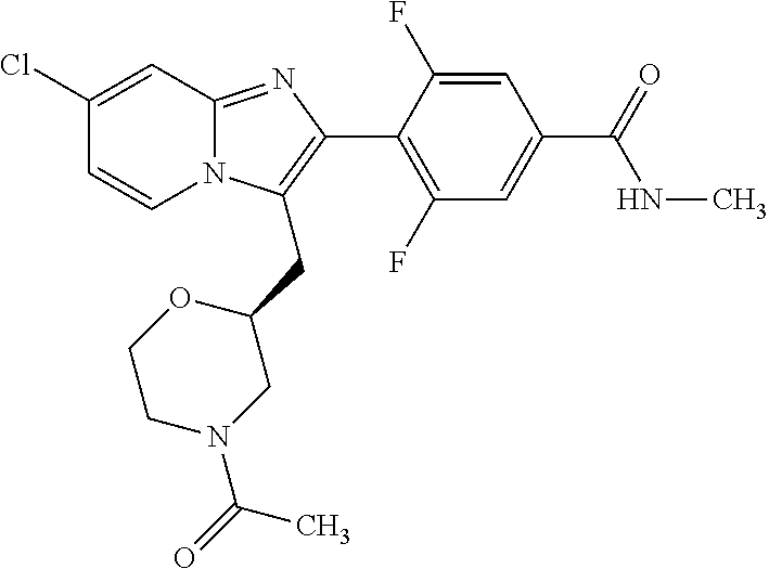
C1(Cl)=CC2=NC(C3=C(F)C=C(C(=O)NC)C=C3F)=C(CC3OCCN(C(=O)C)C3)N2C=C1
